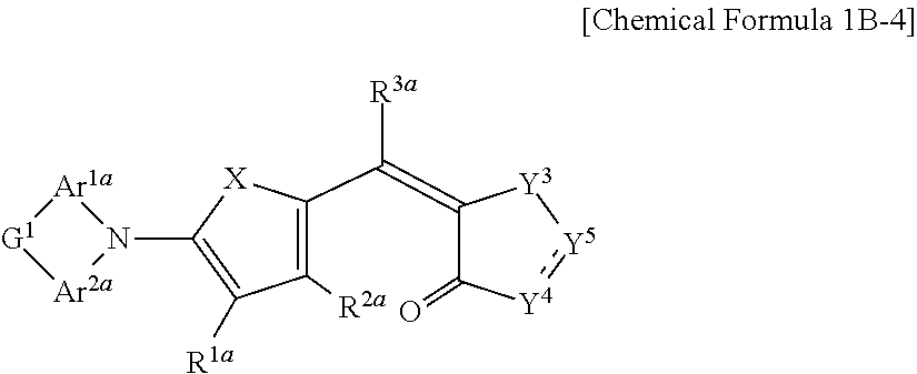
C(C1=C([R2a])C([R1a])=C(N2[Ar1a][G1][Ar2a]2)[X]1)([R3a])=C1C(=O)[Y4]:[Y5][Y3]1
